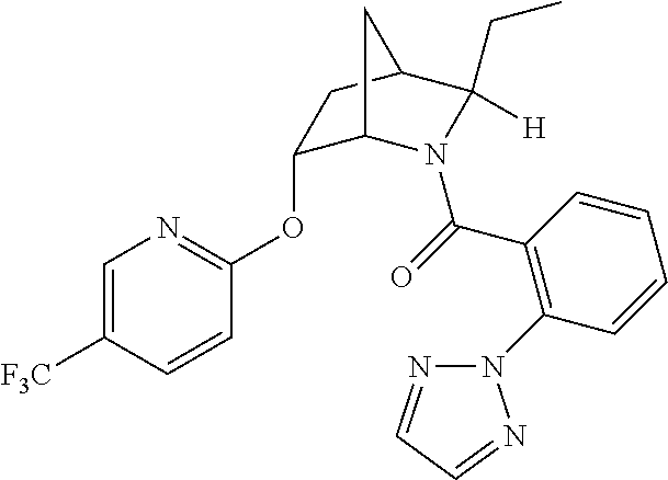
C1=C([F3C])C=CC(OC2C3N(C(=O)C4=C(N5N=CC=N5)C=CC=C4)C([H])(CC)C(C2)C3)=N1
